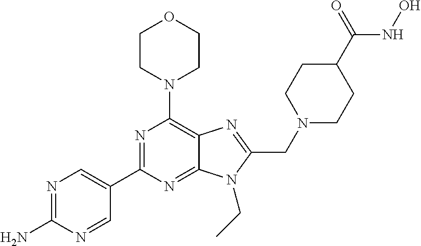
C1CN(C2=C3C(=NC(C4=CN=C(N)N=C4)=N2)N(CC)C(CN2CCC(C(=O)NO)CC2)=N3)CCO1
